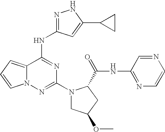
C12=CC=CN1N=C(N1CC(OC)CC1C(=O)NC1=NC=CN=C1)N=C2NC1=NNC(C2CC2)=C1
